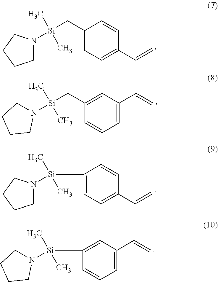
C1(C[Si](N2CCCC2)(C)C)=CC=C(C=C)C=C1.C1(C[Si](N2CCCC2)(C)C)=CC(C=C)=CC=C1.C1([Si](N2CCCC2)(C)C)=CC=C(C=C)C=C1.C1([Si](N2CCCC2)(C)C)=CC(C=C)=CC=C1
